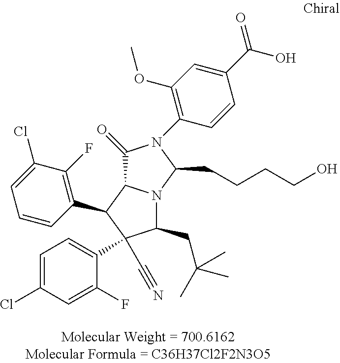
C1(=O)C2N(C(CCCCO)N1C1=C(OC)C=C(C(O)=O)C=C1)C(CC(C)(C)C)C(C#N)(C1=CC=C(Cl)C=C1F)C2C1=C(F)C(Cl)=CC=C1
